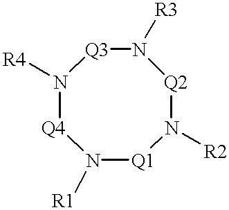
N1([R1])[Q1]N([R2])[Q2]N([R3])[Q3]N([R4])[Q4]1
